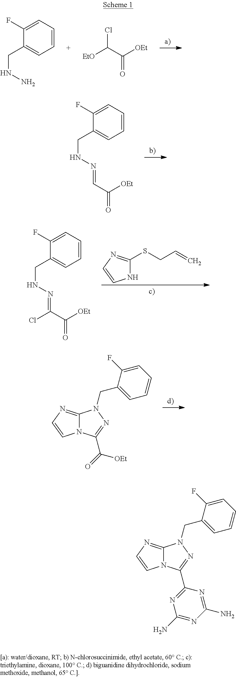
C1=CC=C(F)C(CNN)=C1.[EtO]C(C([OEt])=O)Cl.C1=CC=C(F)C(CNN=CC(=O)[OEt])=C1.N1C(SCC=C)=NC=C1.C1=CC=C(F)C(CNN=C(C(=O)[OEt])Cl)=C1.C12=NC=CN1C(C(=O)[OEt])=NN2CC1=CC=CC=C1F.C12=NC=CN1C(C1=NC(N)=NC(N)=N1)=NN2CC1=CC=CC=C1F
